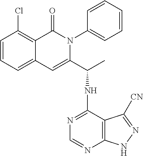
C1=CC=C2C(=C1Cl)C(=O)N(C1=CC=CC=C1)C(C(C)NC1=NC=NC3=C1C([CN])=NN3)=C2
